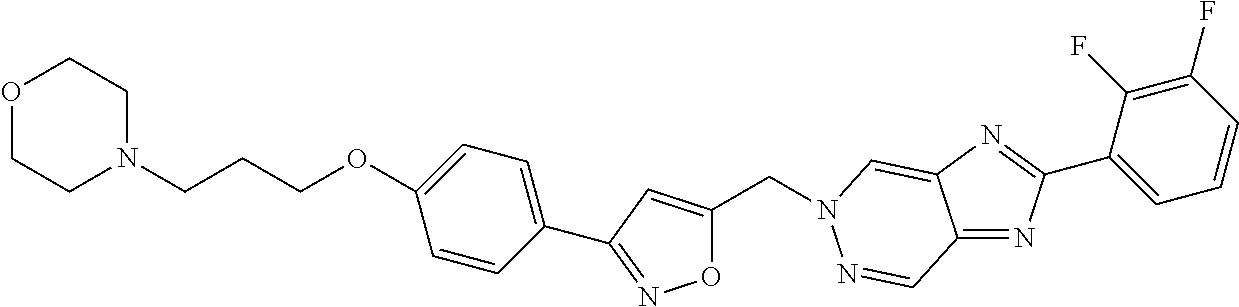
C(C1=CC(C2=CC=C(OCCCN3CCOCC3)C=C2)=NO1)N1C=C2C(=NC(C3=CC=CC(F)=C3F)=N2)C=N1
